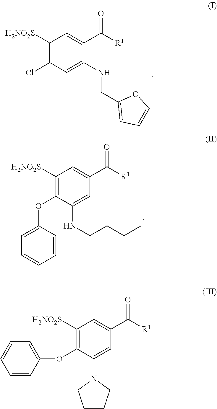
C1([H2NO2S])=C(Cl)C=C(NCC2=CC=CO2)C(C([R1])=O)=C1.C1([H2NO2S])=C(OC2=CC=CC=C2)C(NCCCC)=CC(C([R1])=O)=C1.C1([H2NO2S])=C(OC2=CC=CC=C2)C(N2CCCC2)=CC(C([R1])=O)=C1
